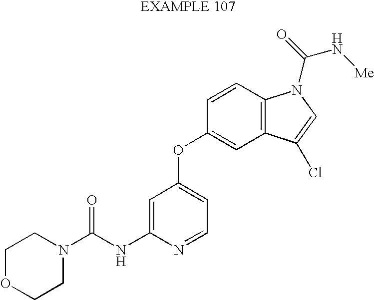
C1OCCN(C(NC2=CC(OC3=CC4=C(C=C3)N(C(=O)N[Me])C=C4Cl)=CC=N2)=O)C1
